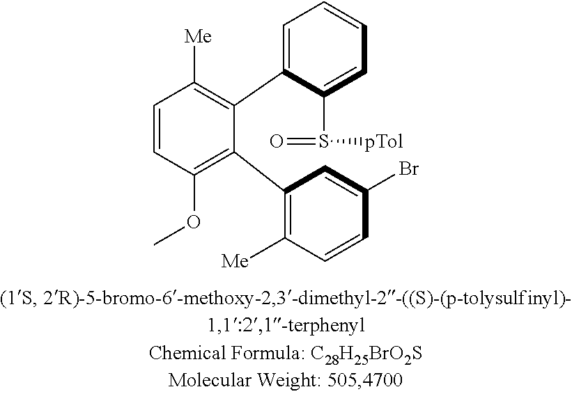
C1=CC(OC)=C(C2=C([Me])C=CC(Br)=C2)C(C2=CC=CC=C2S(=O)[pTol])=C1[Me]
